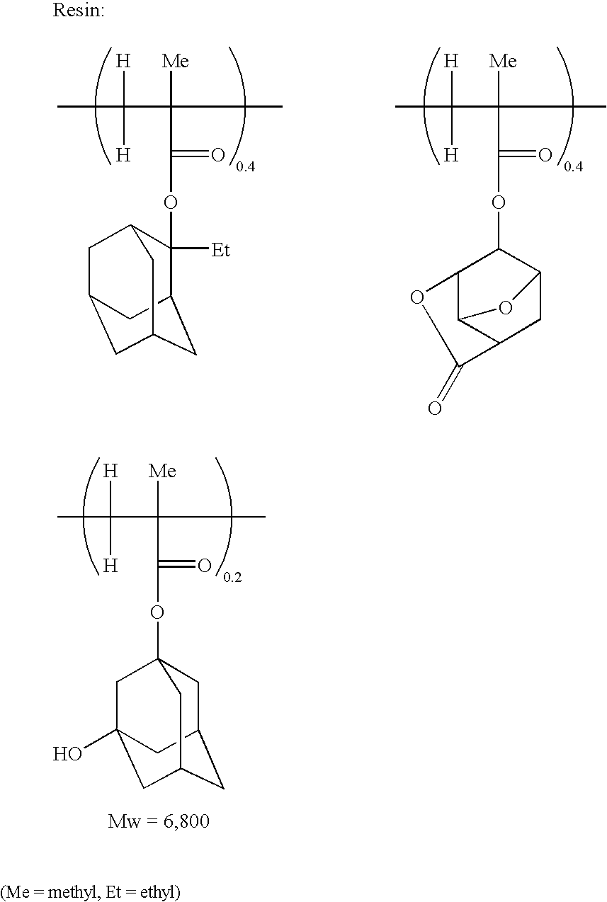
CC([H])([H])C([Me])(C(=O)OC12CC3CC(CC(O)(C1)C3)C2)C.CC([H])([H])C([Me])(C(=O)OC1([Et])C2CC3CC(CC1C3)C2)C.CC([H])([H])C([Me])(C(=O)OC1C2C3C(CC1O3)C(=O)O2)C
